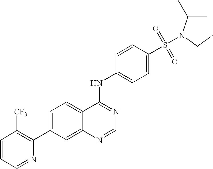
C1=CC=NC(C2=CC=C3C(=C2)N=CN=C3NC2=CC=C(S(=O)(=O)N(C(C)C)CC)C=C2)=C1[CF3]
